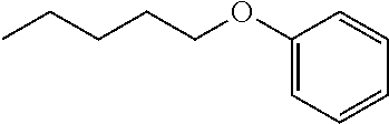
C(CCOC1=CC=CC=C1)CC
